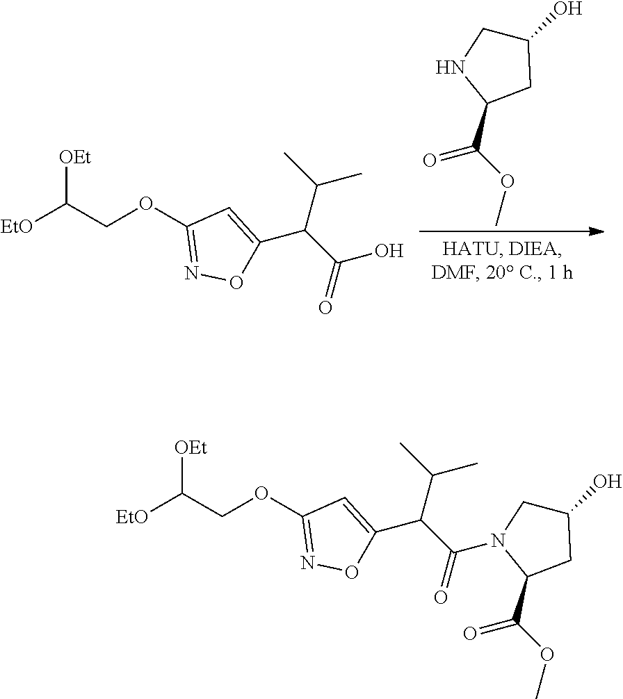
C1(C(OC)=O)CC(O)CN1.[EtO]C(COC1=NOC(C(C(=O)O)C(C)C)=C1)[OEt].[EtO]C(COC1=NOC(C(C(=O)N2C(C(OC)=O)CC(O)C2)C(C)C)=C1)[OEt]
